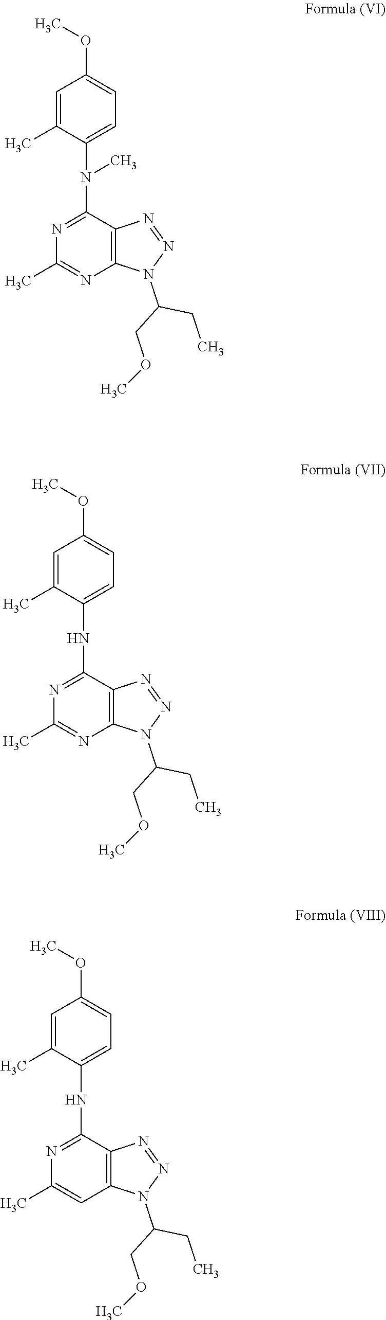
N1=C(N(C)C2=CC=C(OC)C=C2C)C2=C(N=C1C)N(C(COC)CC)N=N2.N1=C(NC2=CC=C(OC)C=C2C)C2=C(N=C1C)N(C(COC)CC)N=N2.N1=C(NC2=CC=C(OC)C=C2C)C2=C(C=C1C)N(C(COC)CC)N=N2
